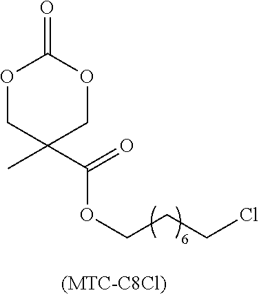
O1CC(C)(C(=O)OCCCCl)COC1=O
